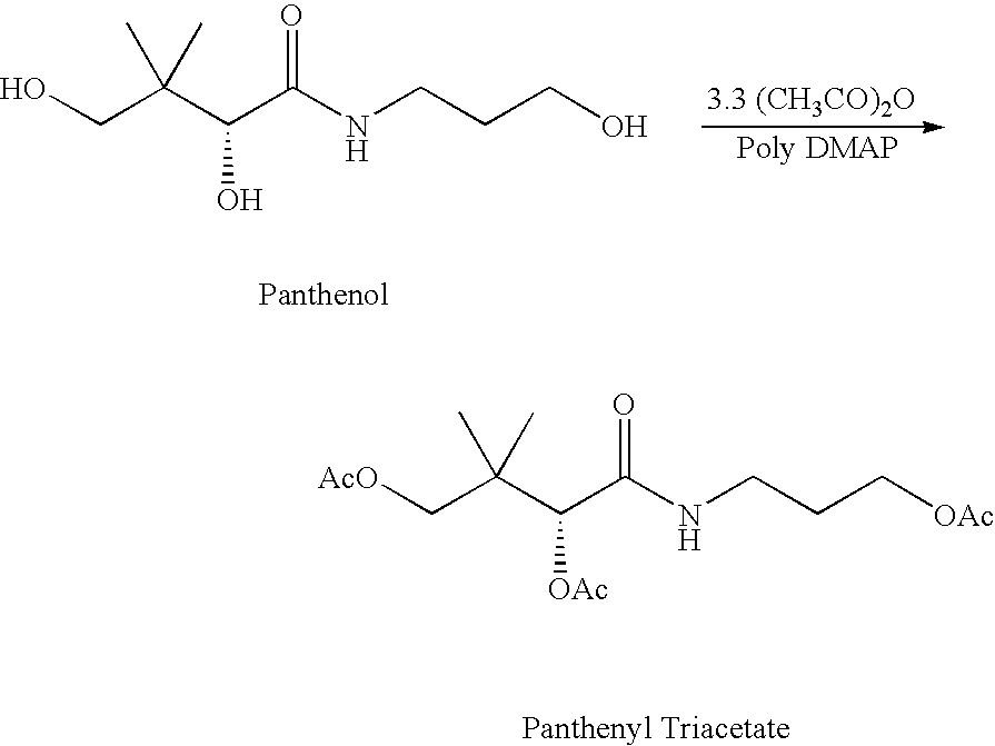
OCC(C(C(NCCCO)=O)O)(C)C.[AcO]CC(C(C(NCCC[OAc])=O)[OAc])(C)C
